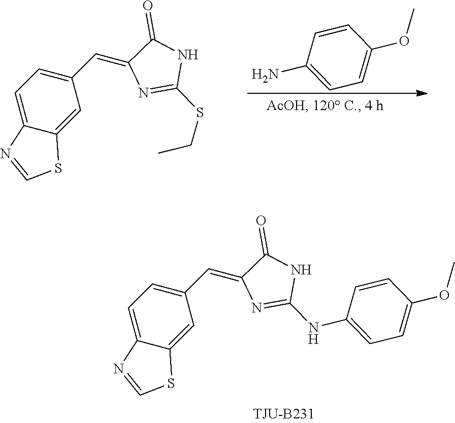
C1(C=C2N=C(SCC)NC2=O)=CC=C2C(=C1)SC=N2.NC1=CC=C(OC)C=C1.C1(C=C2N=C(NC3=CC=C(OC)C=C3)NC2=O)=CC=C2C(=C1)SC=N2
